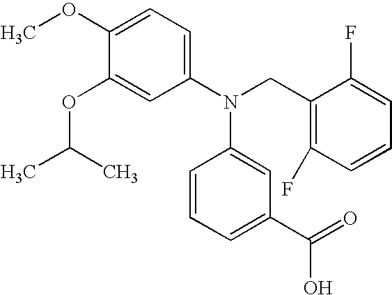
C1(OC)=CC=C(N(CC2=C(F)C=CC=C2F)C2=CC(C(=O)O)=CC=C2)C=C1OC(C)C
